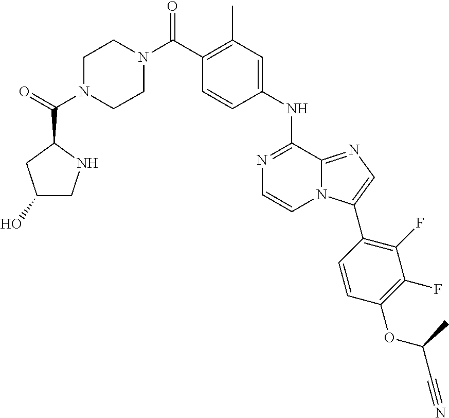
C1(C)=C(C(N2CCN(C(C3CC(O)CN3)=O)CC2)=O)C=CC(NC2=NC=CN3C2=NC=C3C2=C(F)C(F)=C(OC(C)C#N)C=C2)=C1
